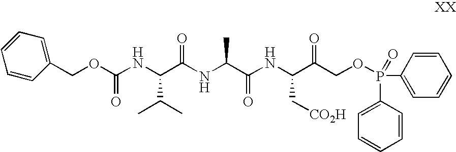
C(OC(NC(C(NC(C(NC(C(COP(C1=CC=CC=C1)(C1=CC=CC=C1)=O)=O)C[CO2H])=O)C)=O)C(C)C)=O)C1=CC=CC=C1
